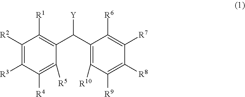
C1([R2])=C([R3])C([R4])=C([R5])C(C(C2=C([R10])C([R9])=C([R8])C([R7])=C2[R6])[Y])=C1[R1]
